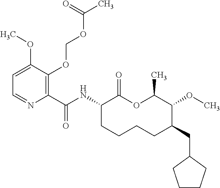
C1=C(OC)C(OCOC(C)=O)=C(C(NC2C(=O)OC(C)C(OC)C(CC3CCCC3)CCCC2)=O)N=C1
